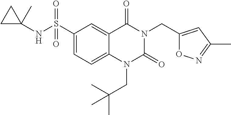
C(N1C(=O)N(CC(C)(C)C)C2=CC=C(S(=O)(=O)NC3(C)CC3)C=C2C1=O)C1=CC(C)=NO1
